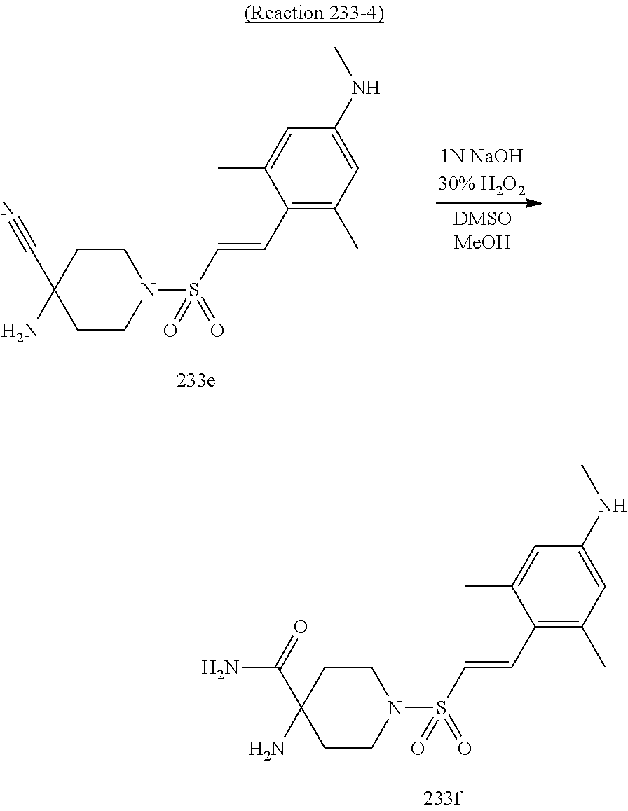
CC1=CC(NC)=CC(C)=C1C=CS(N1CCC(C(N)=O)(N)CC1)(=O)=O.CC1=CC(NC)=CC(C)=C1C=CS(N1CCC(C#N)(N)CC1)(=O)=O
